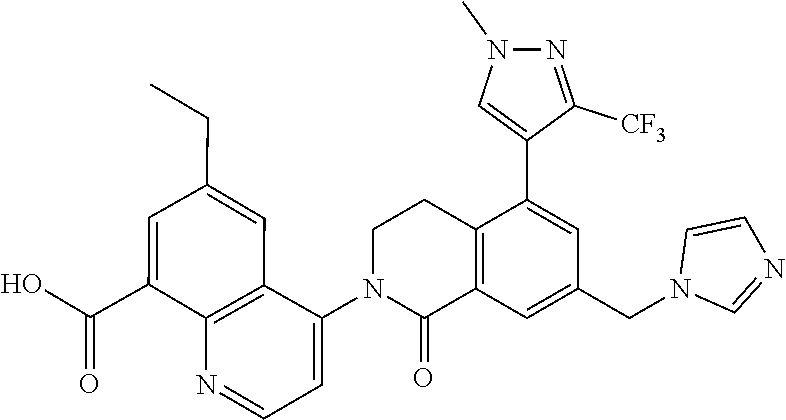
C12=C(C=C(CN3C=NC=C3)C=C1C1=CN(C)N=C1[CF3])C(=O)N(C1=CC=NC3=C1C=C(CC)C=C3C(O)=O)CC2
